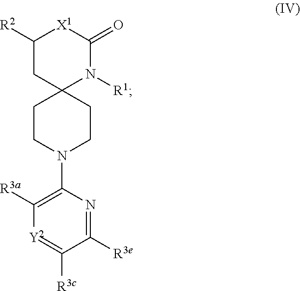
C1([R3c])=[Y2]C([R3a])=C(N2CCC3(N([R1])C(=O)[X1]C([R2])C3)CC2)N=C1[R3e]
